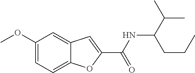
C1(OC)=CC=C2C(=C1)C=C(C(NC(CCC)C(C)C)=O)O2
